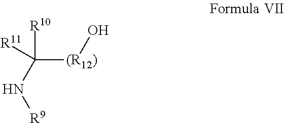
C([(R12)]O)([R10])(N[R9])[R11]
